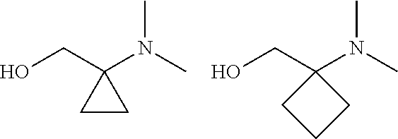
OCC1(N(C)C)CC1.OCC1(N(C)C)CCC1
